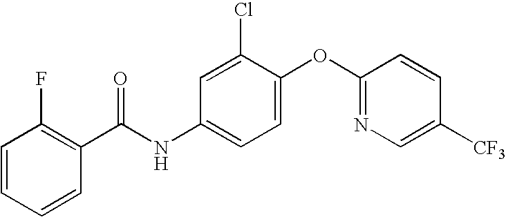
C1=CC=CC(C(NC2=CC=C(OC3=NC=C([CF3])C=C3)C(Cl)=C2)=O)=C1F
